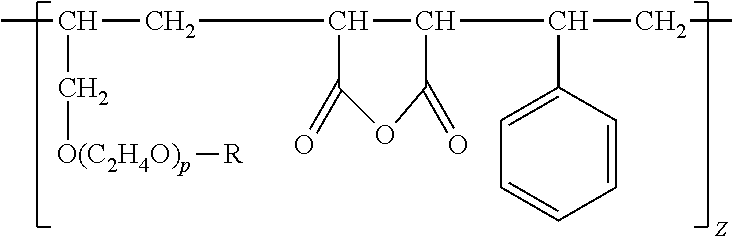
CC(CC1C(C(CC)C2=CC=CC=C2)C(=O)OC1=O)C[O(C2H4O)p][R]
